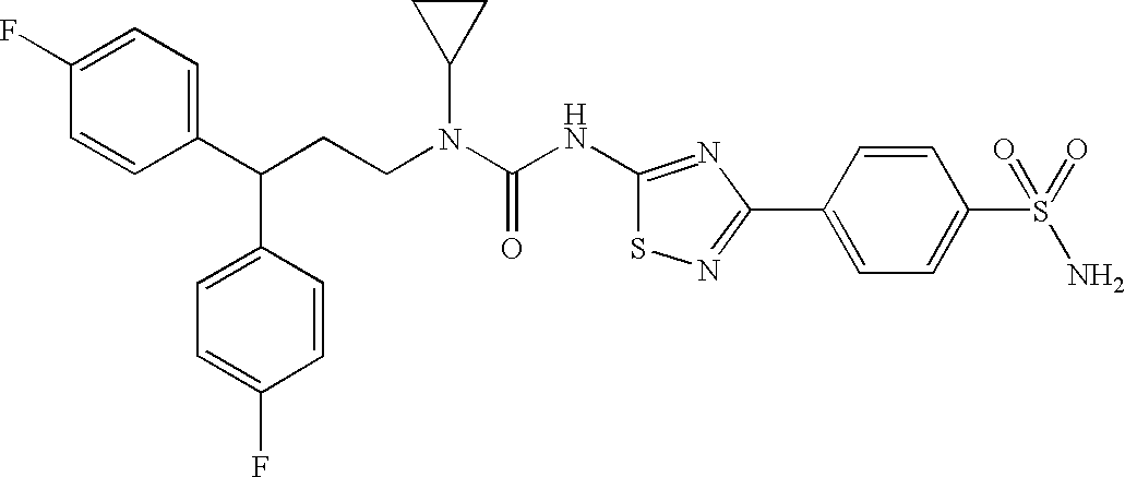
C1(C(CCN(C(NC2=NC(C3=CC=C(S(=O)(N)=O)C=C3)=NS2)=O)C2CC2)C2=CC=C(F)C=C2)=CC=C(F)C=C1
